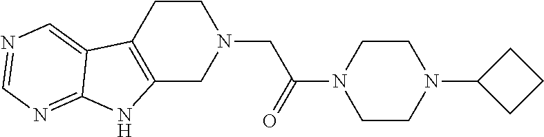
C1CC2=C(CN1CC(N1CCN(C3CCC3)CC1)=O)NC1=NC=NC=C21
